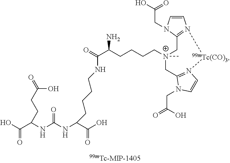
C(NC(=O)NC(C(=O)O)CCCCNC(C(N)CCCC[N+]1(C)CC2=N(C=CN2CC(O)=O)[99mTc(CO)3]N2=C(C1)N(CC(=O)O)C=C2)=O)(C(O)=O)CCC(O)=O
